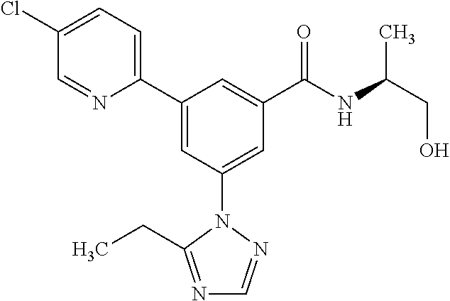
C1(C2=CC(N3N=CN=C3CC)=CC(C(NC(CO)C)=O)=C2)=CC=C(Cl)C=N1
